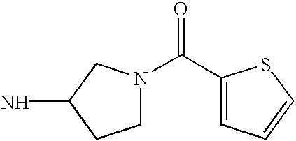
C1N(C(C2=CC=CS2)=O)CC(N)C1
